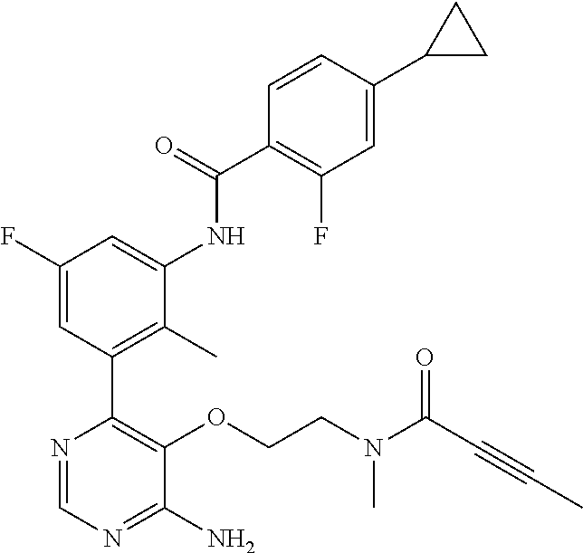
O(C1=C(C2=C(C)C(NC(C3=C(F)C=C(C4CC4)C=C3)=O)=CC(F)=C2)N=CN=C1N)CCN(C(C#CC)=O)C
